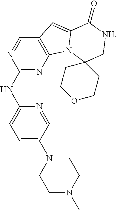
C1(NC2=CC=C(N3CCN(C)CC3)C=N2)=NC2=C(C=N1)C=C1N2C2(C[NH]C1=O)CCOCC2
